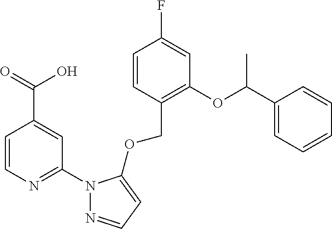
C1=CC(COC2=CC=NN2C2=NC=CC(C(O)=O)=C2)=C(OC(C2=CC=CC=C2)C)C=C1F
